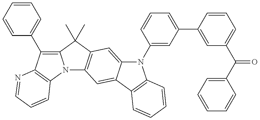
N12C3=C(C(C)(C)C1=C(C1=CC=CC=C1)C1=C2C=CC=N1)C=C1C(=C3)C2=C(N1C1=CC(C3=CC(C(C4=CC=CC=C4)=O)=CC=C3)=CC=C1)C=CC=C2
